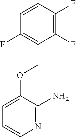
C1=CC(F)=C(COC2=CC=CN=C2N)C(F)=C1F
